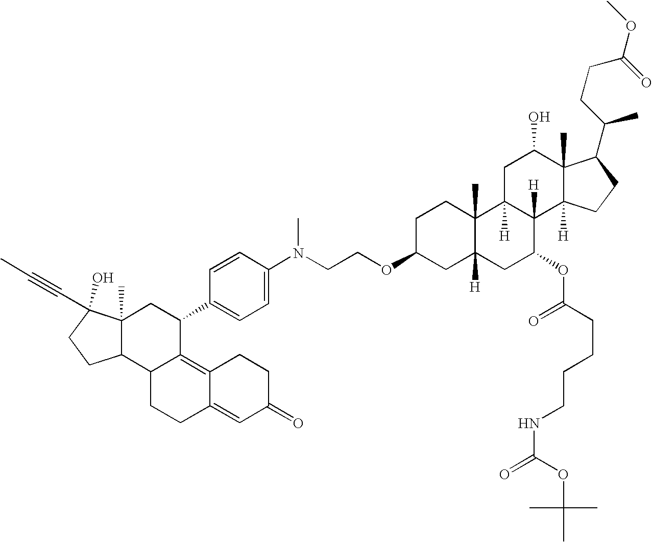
O(C(CCC(C)C1C2(C)C([H])(CC1)C1([H])C([H])(CC2O)C2(C)C([H])(CC1OC(=O)CCCCNC(=O)OC(C)(C)C)CC(OCCN(C)C1=CC=C(C3CC4(C)C(C5C3=C3C(=CC(=O)CC3)CC5)CCC4(O)C#CC)C=C1)CC2)=O)C
